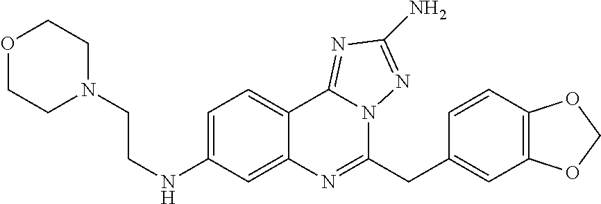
C1=C(NCCN2CCOCC2)C=C2C(=C1)C1=NC(N)=NN1C(CC1=CC3=C(C=C1)OCO3)=N2
